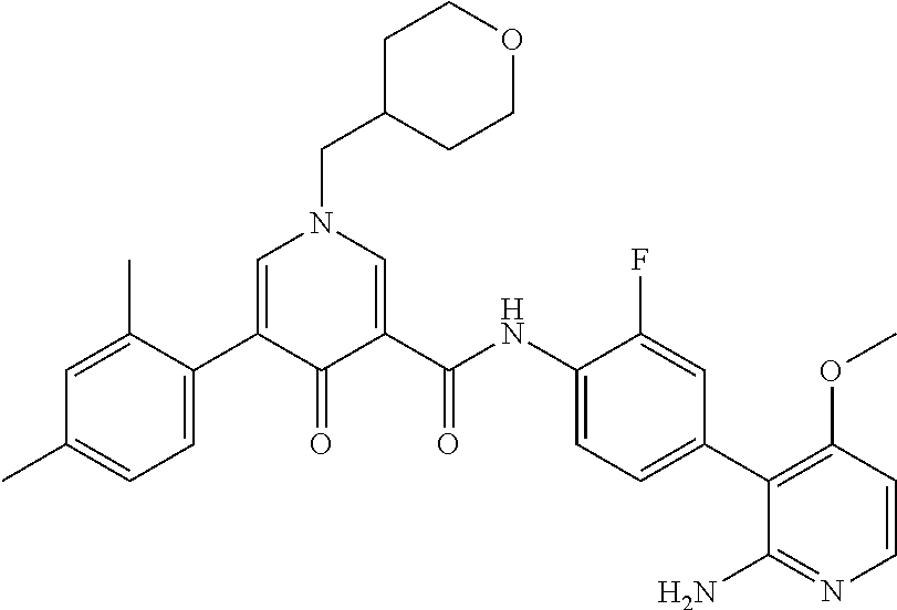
C1=C(C2=CC=C(C)C=C2C)C(=O)C(C(NC2=CC=C(C3=C(OC)C=CN=C3N)C=C2F)=O)=CN1CC1CCOCC1
